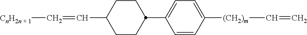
C1CC(C2=CC=C([(CH2)m]C=C)C=C2)CCC1C=C[CnH2n + 1]
